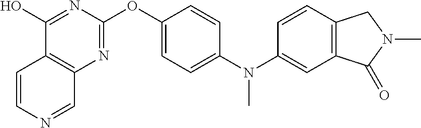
C1(O)=NC(OC2=CC=C(N(C3=CC4=C(C=C3)CN(C)C4=O)C)C=C2)=NC2=C1C=CN=C2
